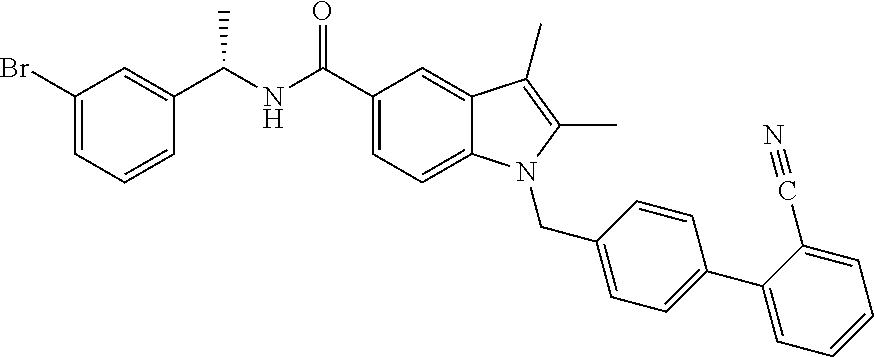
C1(Br)=CC=CC(C(NC(C2=CC=C3C(=C2)C(C)=C(C)N3CC2=CC=C(C3=CC=CC=C3C#N)C=C2)=O)C)=C1
